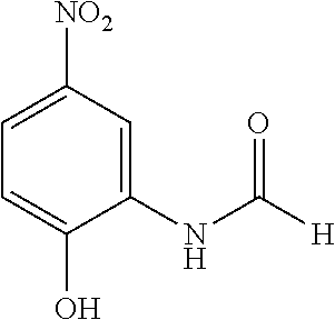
C1(NC([H])=O)=CC([NO2])=CC=C1O
